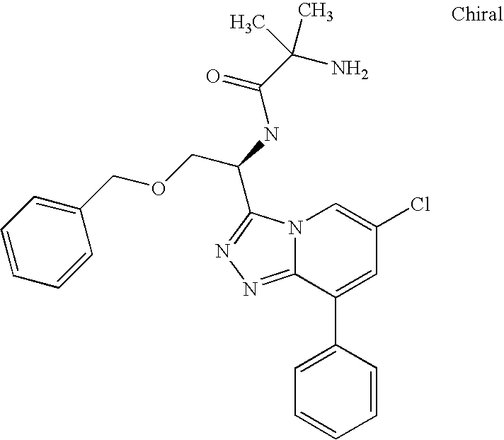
N12C(=NN=C1C(NC(C(N)(C)C)=O)COCC1=CC=CC=C1)C(C1=CC=CC=C1)=CC(Cl)=C2
